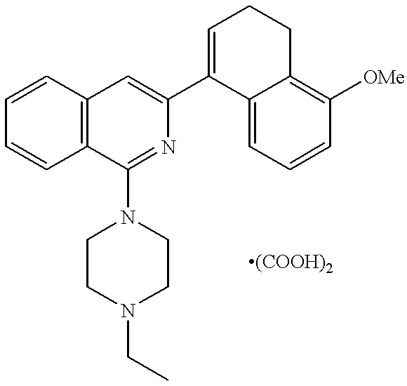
C12=C(C=CC=C1)C=C(C1=CCCC3=C([OMe])C=CC=C13)N=C2N1CCN(CC)CC1
